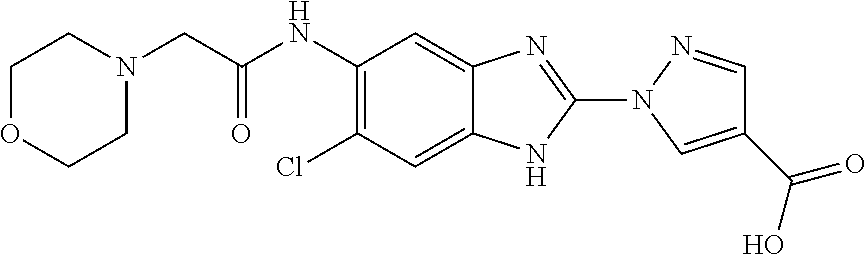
C1(N2N=CC(C(=O)O)=C2)=NC2=CC(NC(=O)CN3CCOCC3)=C(Cl)C=C2N1
